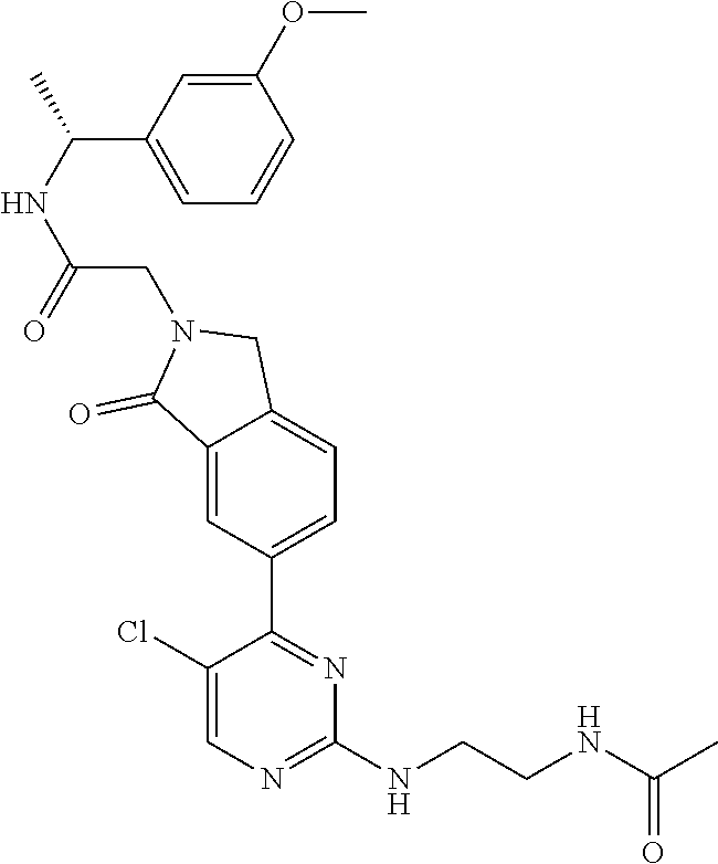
C1(Cl)=CN=C(NCCNC(C)=O)N=C1C1=CC=C2C(=C1)C(=O)N(CC(NC(C1=CC=CC(OC)=C1)C)=O)C2
